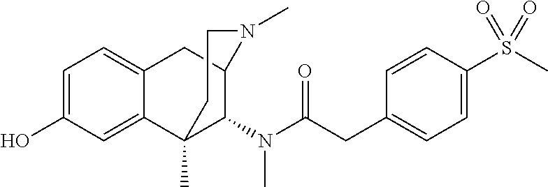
C1=C(O)C=C2C(=C1)CC1C(N(C(CC3=CC=C(S(C)(=O)=O)C=C3)=O)C)C2(C)CCN1C
